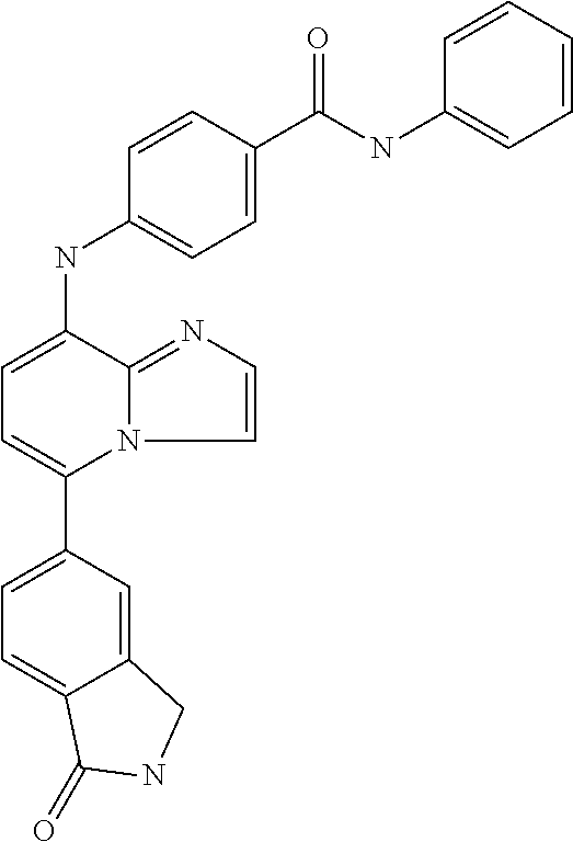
C12=CC(C3=CC=C(NC4=CC=C(C(NC5=CC=CC=C5)=O)C=C4)C4=NC=CN34)=CC=C1C(=O)NC2
